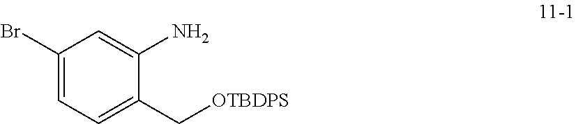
C1(Br)=CC=C(C[OTBDPS])C(N)=C1
